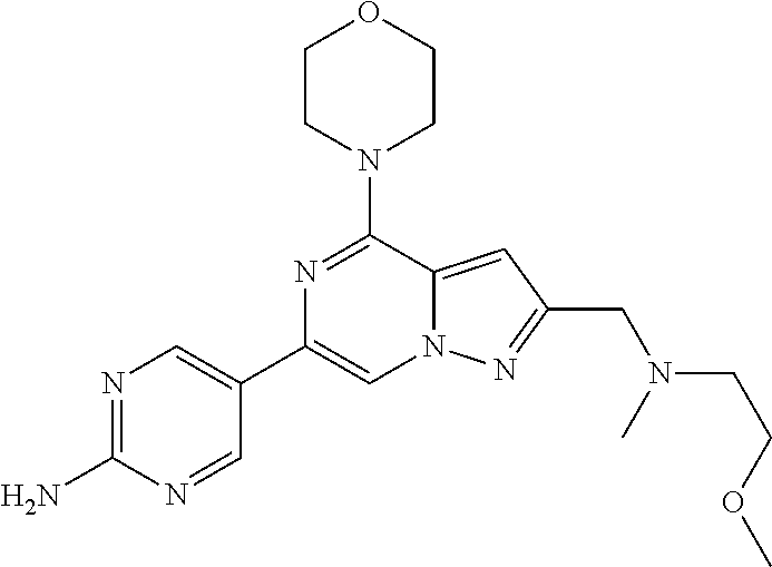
N1=C(N)N=CC(C2=CN3C(=CC(CN(CCOC)C)=N3)C(N3CCOCC3)=N2)=C1
